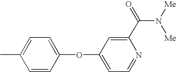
C1=CC(OC2=CC=NC(C(=O)N([Me])[Me])=C2)=CC=C1C
